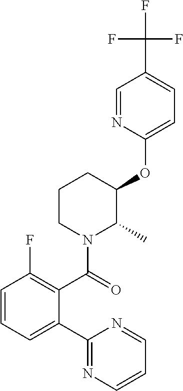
C1(OC2C(C)N(C(=O)C3=C(F)C=CC=C3C3=NC=CC=N3)CCC2)=CC=C(C(F)(F)F)C=N1
